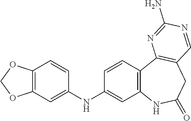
C12=C(C3=C(CC(=O)N1)C=NC(N)=N3)C=CC(NC1=CC3=C(C=C1)OCO3)=C2
